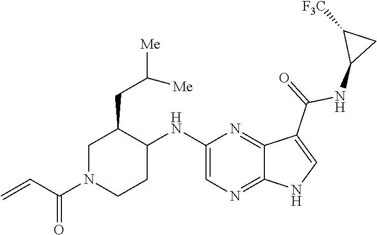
C1N(C(C=C)=O)CCC(NC2=CN=C3C(=N2)C(C(=O)NC2CC2[F3C])=CN3)C1CC([Me])[Me]
